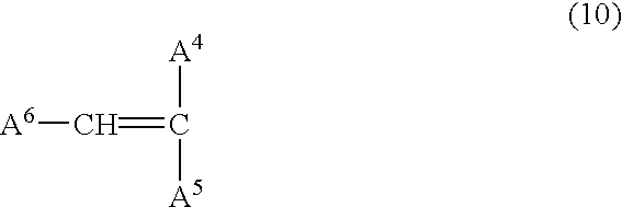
[A6]C=C([A4])[A5]
